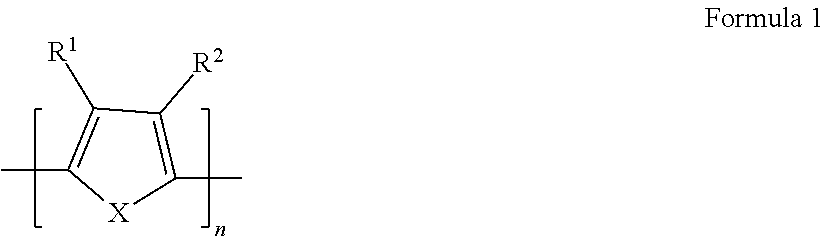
CC1=C([R1])C([R2])=C(C)[X]1
